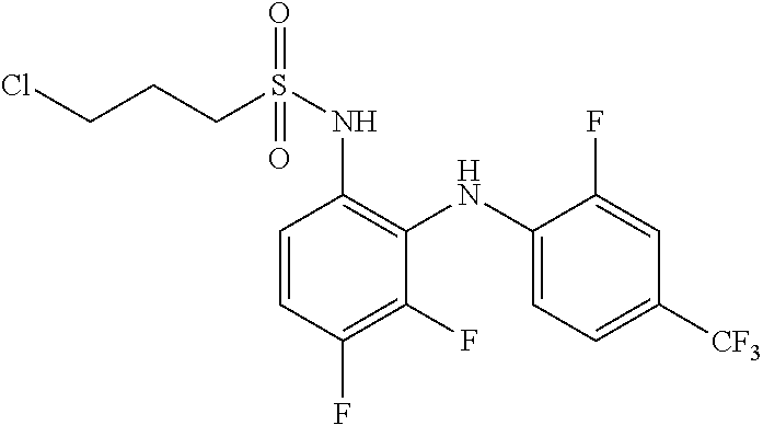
C1=CC(F)=C(F)C(NC2=CC=C([CF3])C=C2F)=C1NS(=O)(=O)CCCCl
